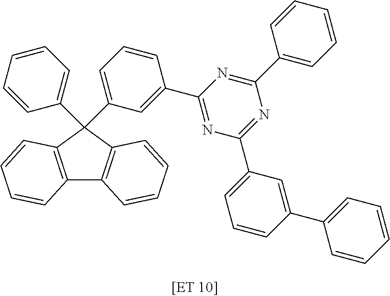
C12=C(C3=C(C=CC=C3)C1(C1=CC=CC=C1)C1=CC=CC(C3=NC(C4=CC=CC(C5=CC=CC=C5)=C4)=NC(C4=CC=CC=C4)=N3)=C1)C=CC=C2
